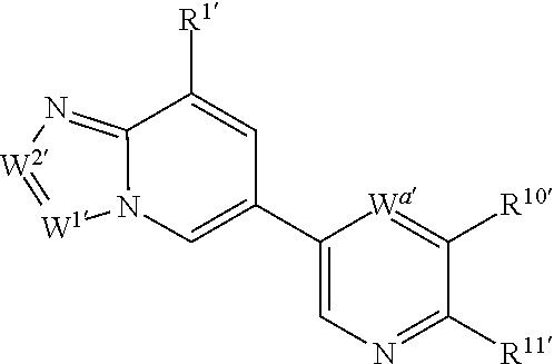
N12C(=N[W2]=[W1]1)C([R1])=CC(C1=CN=C([R11])C([R10])=[Wa]1)=C2
